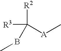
[R3]C([A]C)([R2])BC
